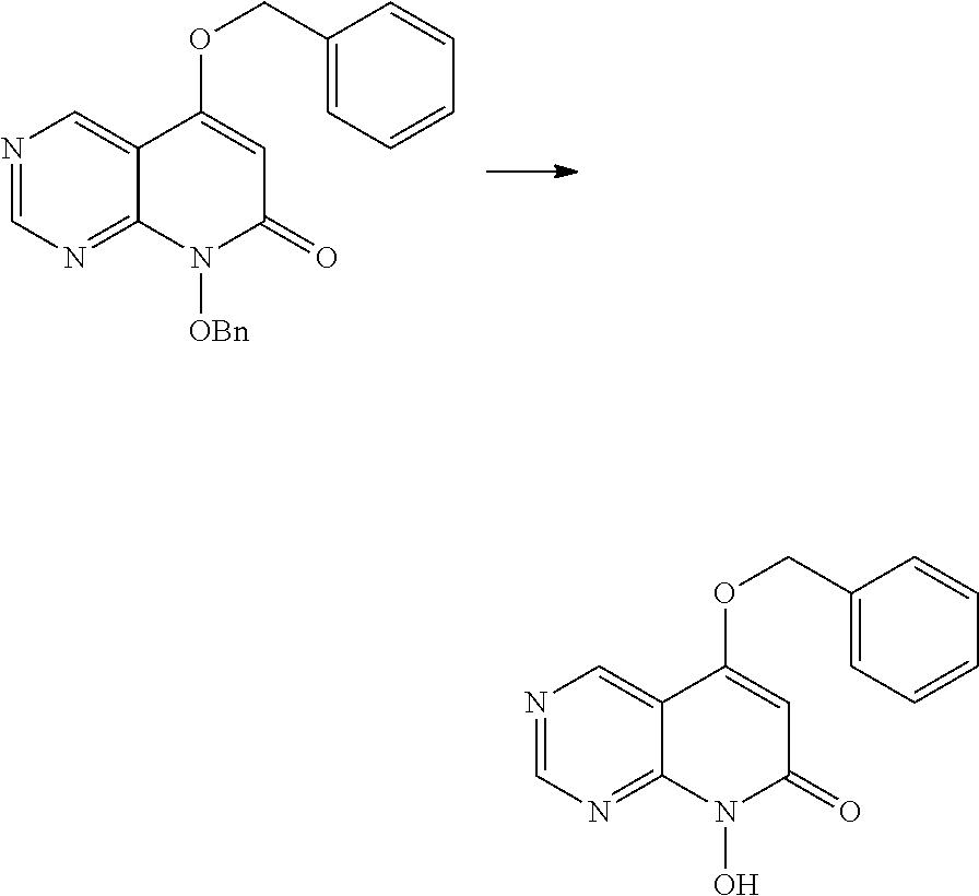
N1=CN=C2C(=C1)C(OCC1=CC=CC=C1)=CC(=O)N2O.N1=CN=C2C(=C1)C(OCC1=CC=CC=C1)=CC(=O)N2[OBn]
